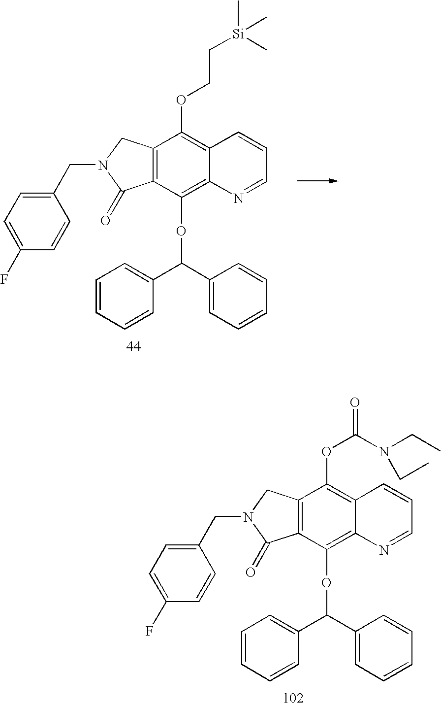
C12=C(C(OC(C3=CC=CC=C3)C3=CC=CC=C3)=C3C(=C1OCC[Si](C)(C)C)C=CC=N3)C(=O)N(CC1=CC=C(F)C=C1)C2.C12=C(C(OC(C3=CC=CC=C3)C3=CC=CC=C3)=C3C(=C1OC(=O)N(CC)CC)C=CC=N3)C(=O)N(CC1=CC=C(F)C=C1)C2
